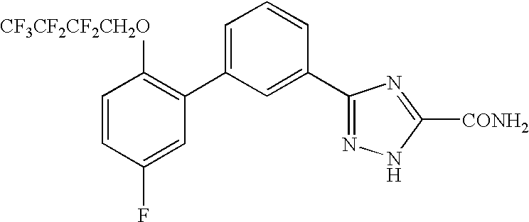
C1=CC(F)=CC(C2=CC=CC(C3=NNC([CONH2])=N3)=C2)=C1[CF3CF2CF2CH2O]
